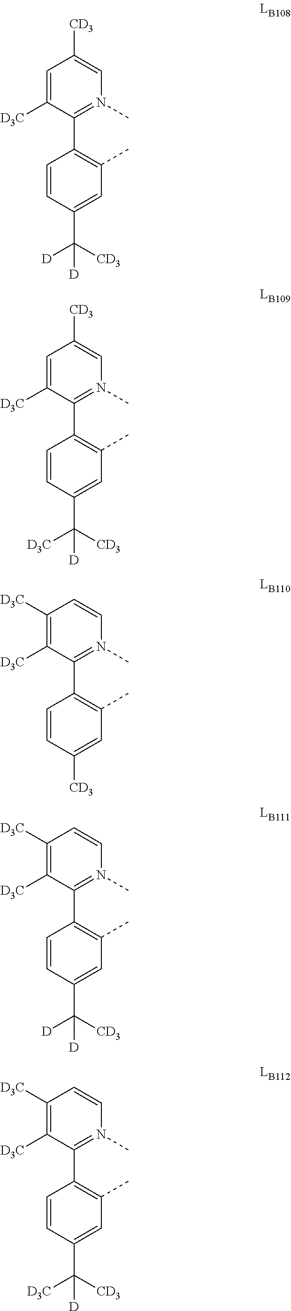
C1=C([D3C])C(C2=C(C)C=C(C([CD3])([D])[D])C=C2)=N(C)C=C1[CD3].C1=C([D3C])C(C2=C(C)C=C(C([D3C])([CD3])[D])C=C2)=N(C)C=C1[CD3].C1([D3C])=C([D3C])C(C2=C(C)C=C(C([CD3])([D])[D])C=C2)=N(C)C=C1.C1([D3C])=C([D3C])C(C2=C(C)C=C([CD3])C=C2)=N(C)C=C1.C1([D3C])=C([D3C])C(C2=C(C)C=C(C([CD3])([D3C])[D])C=C2)=N(C)C=C1
